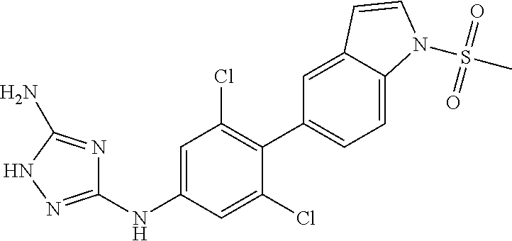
C1=C(Cl)C(C2=CC=C3C(=C2)C=CN3S(C)(=O)=O)=C(Cl)C=C1NC1=NNC(N)=N1
